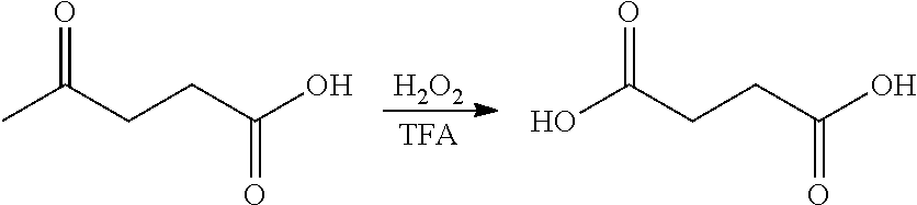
C(CCC(O)=O)(C)=O.C(CCC(O)=O)(O)=O.[H2O2]
